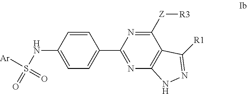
[Ar]S(=O)(NC1=CC=C(C2=NC3=C(C([Z][R3])=N2)C([R1])=NN3)C=C1)=O
